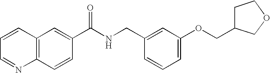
C1=CC=NC2=C1C=C(C(NCC1=CC(OCC3CCOC3)=CC=C1)=O)C=C2
